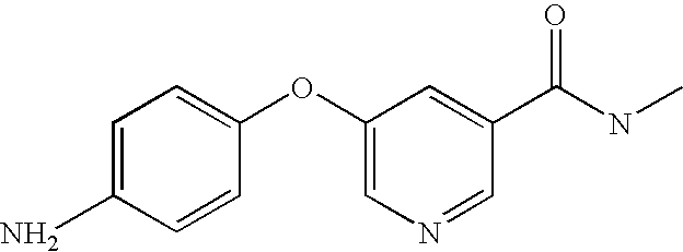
C1=CC(OC2=CN=CC(C(NC)=O)=C2)=CC=C1N
